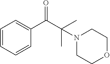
C1=CC=CC(C(C(C)(C)N2CCOCC2)=O)=C1
